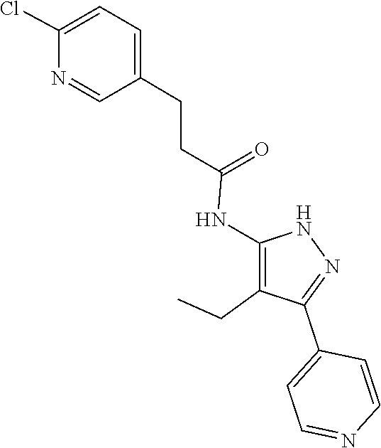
N1C(NC(CCC2=CC=C(Cl)N=C2)=O)=C(CC)C(C2=CC=NC=C2)=N1
